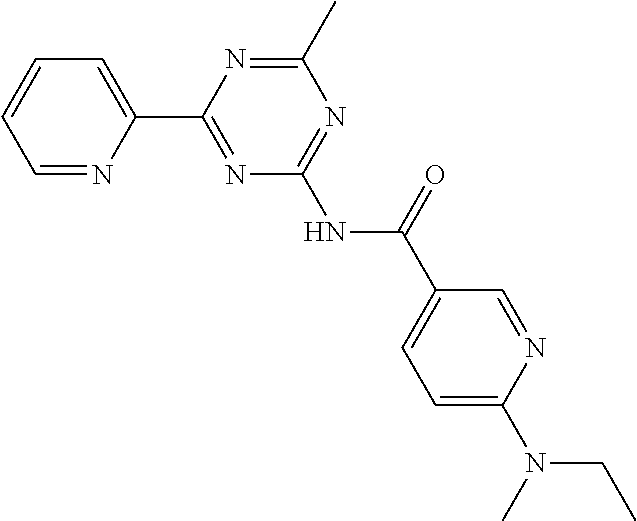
C1=NC(C2=NC(NC(C3=CC=C(N(C)CC)N=C3)=O)=NC(C)=N2)=CC=C1
